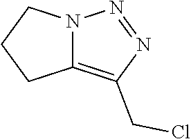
N1=NC(CCl)=C2CCCN12
